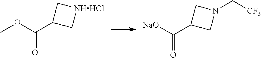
O(C(=O)C1C[NHHCl]C1)C.[NaO]C(=O)C1CN(C[CF3])C1
